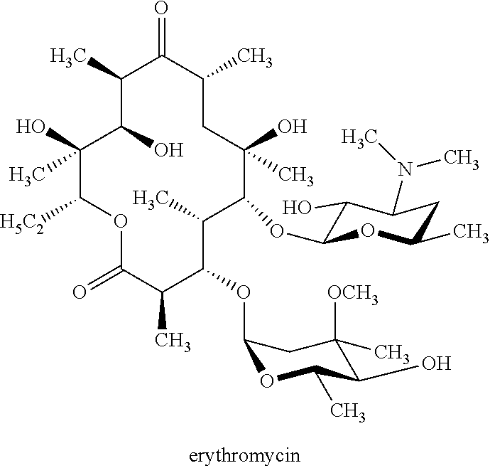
C1(C)C(O)C(O)(C)C([H5C2])OC(=O)C(C)C(OC2OC(C)C(O)C([OCH3])(C)C2)C(C)C(OC2C(O)C(N(C)C)CC(C)O2)C(O)(C)CC(C)C1=O
